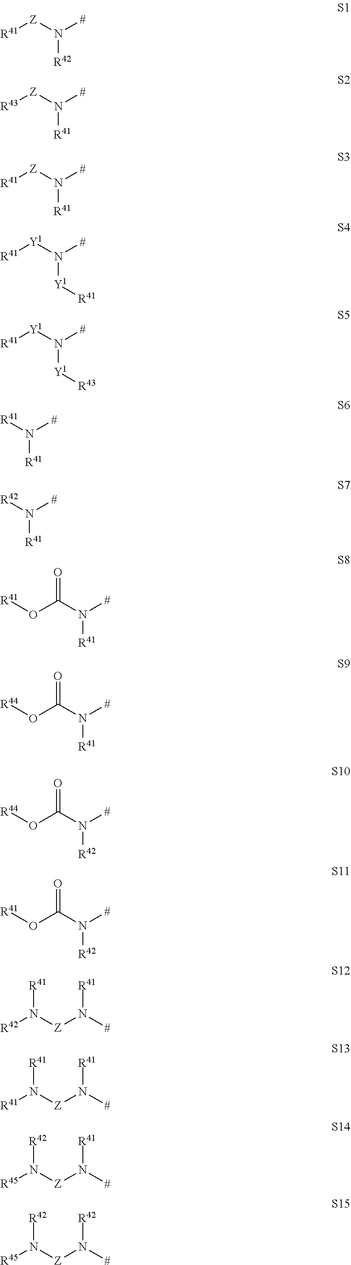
[R41][Z]N([#])[R42].[R43][Z]N([#])[R41].[R41][Z]N([#])[R41].[R41][Y1]N([#])[Y1][R41].[R41][Y1]N([#])[Y1][R43].[R41]N([#])[R41].[R42]N([#])[R41].C(N([#])[R41])(O[R41])=O.C(N([#])[R41])(O[R44])=O.C(N([#])[R42])(O[R44])=O.C(N([#])[R42])(O[R41])=O.N([Z]N([#])[R41])([R42])[R41].N([Z]N([#])[R41])([R41])[R41].N([Z]N([#])[R41])([R45])[R42].N([Z]N([#])[R42])([R45])[R42]
